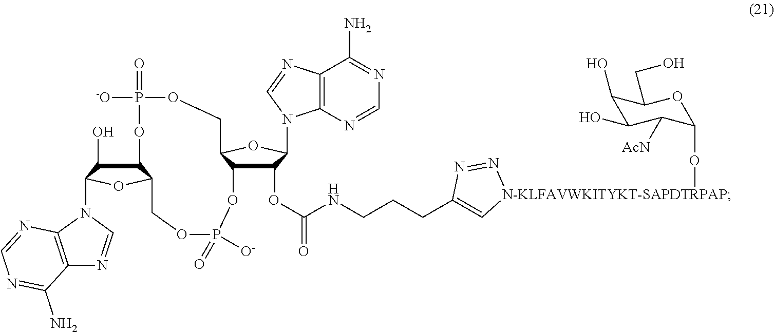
C1(OC(NCCCC2=C[N-KLFAVWKITYKT-SAPDTRPAP](OC3C([AcN])C(O)C(O)C(CO)O3)N=N2)=O)C2C(OC1N1C3=C(C(N)=NC=N3)N=C1)COP([-O])(=O)OC1C(O)C(N3C4=C(C(N)=NC=N4)N=C3)OC1COP(=O)([O-])O2
